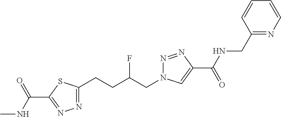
C1(C(NC)=O)=NN=C(CCC(CN2N=NC(C(=O)NCC3=NC=CC=C3)=C2)F)S1
